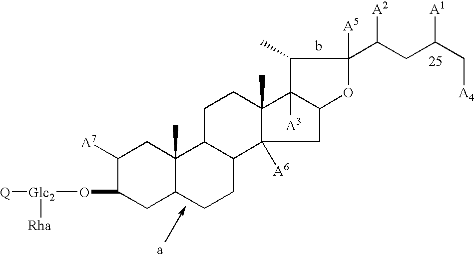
C1([A7])C(O[Glc2]([Rha])[Q])CC2C(C)(C1)C1C(CC2)C2([A6])C(C)(CC1)C1([A3])C(C2)OC(C(CC(C[A4])[A1])[A2])([A5])C1C
